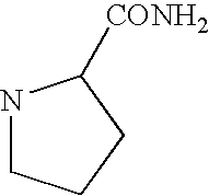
N1CCCC1[CONH2]
